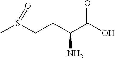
OC(C(CCS(C)=O)N)=O
